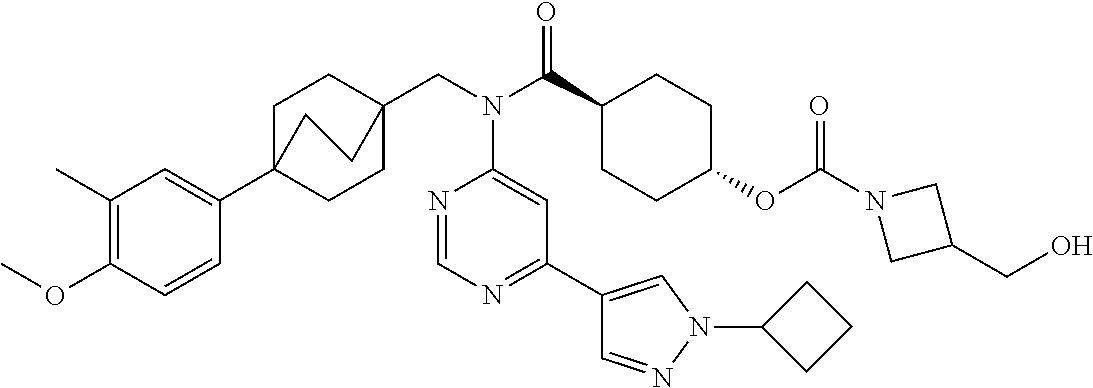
C1(C)=C(OC)C=CC(C23CCC(CN(C(C4CCC(OC(N5CC(CO)C5)=O)CC4)=O)C4=CC(C5=CN(C6CCC6)N=C5)=NC=N4)(CC2)CC3)=C1
